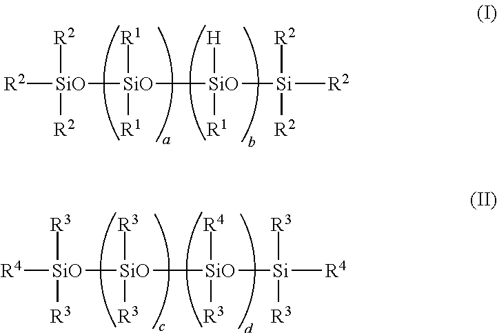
[R2][SiO]([R2])([R2])[SiO]([R1])([R1])[SiO]([H])([R1])[Si]([R2])([R2])[R2].[R4][SiO]([R3])([R3])[SiO]([R3])([R3])[SiO]([R4])([R3])[Si]([R3])([R3])[R4]
